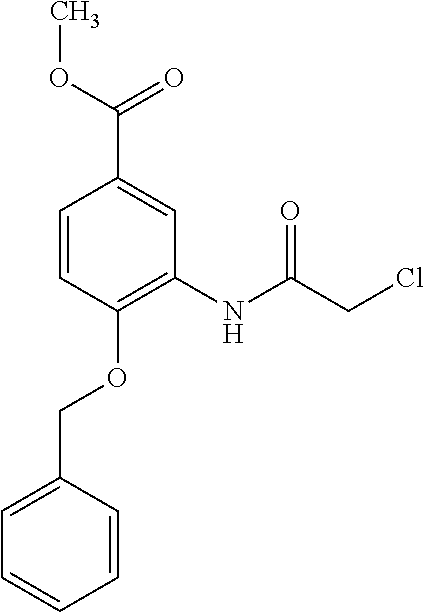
C1=CC(OCC2=CC=CC=C2)=C(NC(CCl)=O)C=C1C(OC)=O
